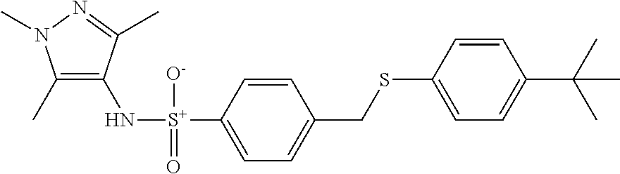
C1(C)=C(N[S+](C2=CC=C(CSC3=CC=C(C(C)(C)C)C=C3)C=C2)([O-])=O)C(C)=NN1C
